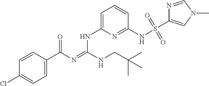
C1=CC(C(N=C(NCC(C)(C)C)NC2=CC=CC(NS(=O)(=O)C3=CN(C)C=N3)=N2)=O)=CC=C1Cl
